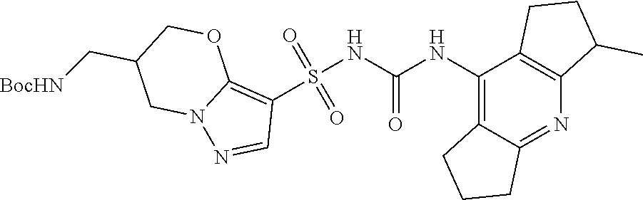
S(NC(NC1=C2C(=NC3=C1CCC3C)CCC2)=O)(C1=C2N(N=C1)CC(C[BocHN])CO2)(=O)=O
